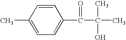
C1(C)=CC=C(C(=O)C(C)(O)C)C=C1
